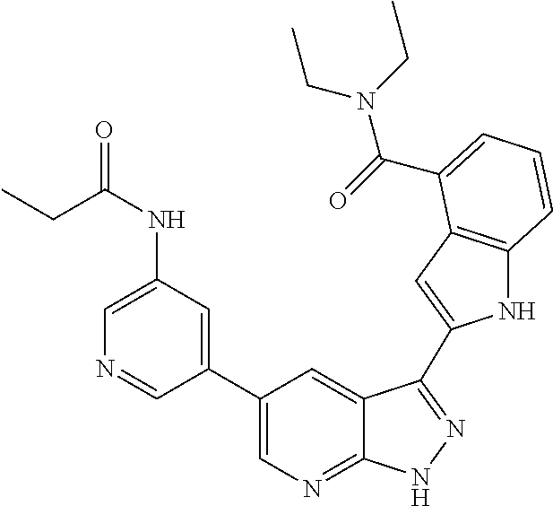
C1(C2=CN=C3C(=C2)C(C2=CC4=C(N2)C=CC=C4C(=O)N(CC)CC)=NN3)=CC(NC(=O)CC)=CN=C1
